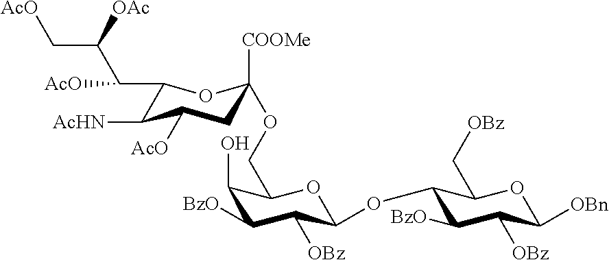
C1(C(C(C[AcO])[OAc])[AcO])C([AcHN])C([AcO])CC([COOMe])(OCC2C(O)C([BzO])C([OBz])C(OC3C([BzO])C([OBz])C([OBn])OC3C[OBz])O2)O1
